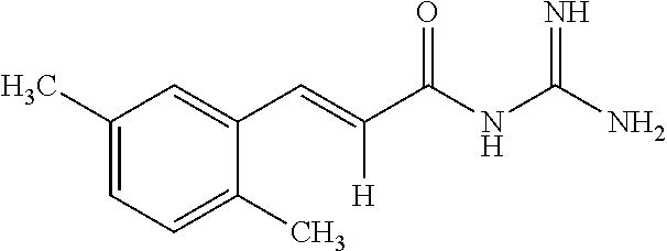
C1(C)=CC=C(C)C(C=C(C(NC(N)=N)=O)[H])=C1
